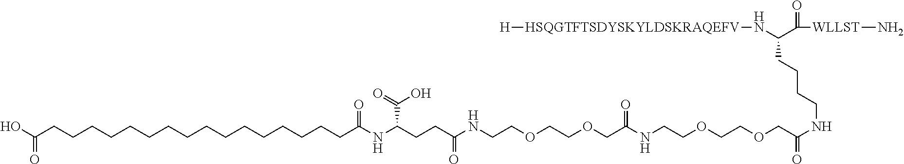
OC(CCCCCCCCCCCCCCCCC(NC(CCC(NCCOCCOCC(NCCOCCOCC(NCCCCC(N[HSQGTFTSDYSKYLDSKRAQEFV][H])C(=O)[WLLST]N)=O)=O)=O)C(O)=O)=O)=O
